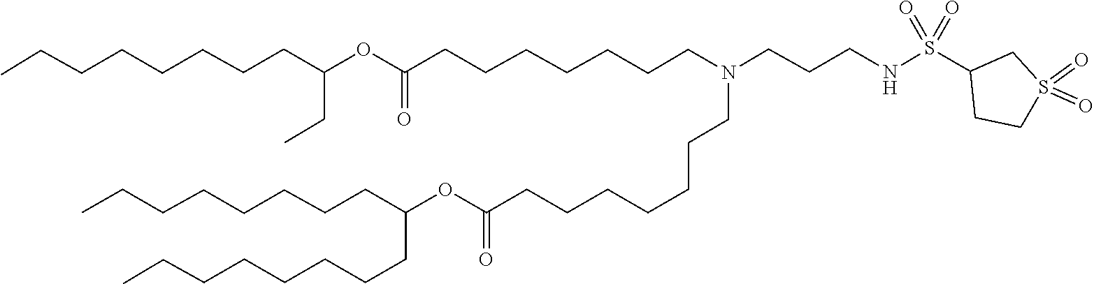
O(C(=O)CCCCCCCN(CCCNS(=O)(=O)C1CCS(=O)(=O)C1)CCCCCCCC(OC(CC)CCCCCCCC)=O)C(CCCCCCCC)CCCCCCCC
